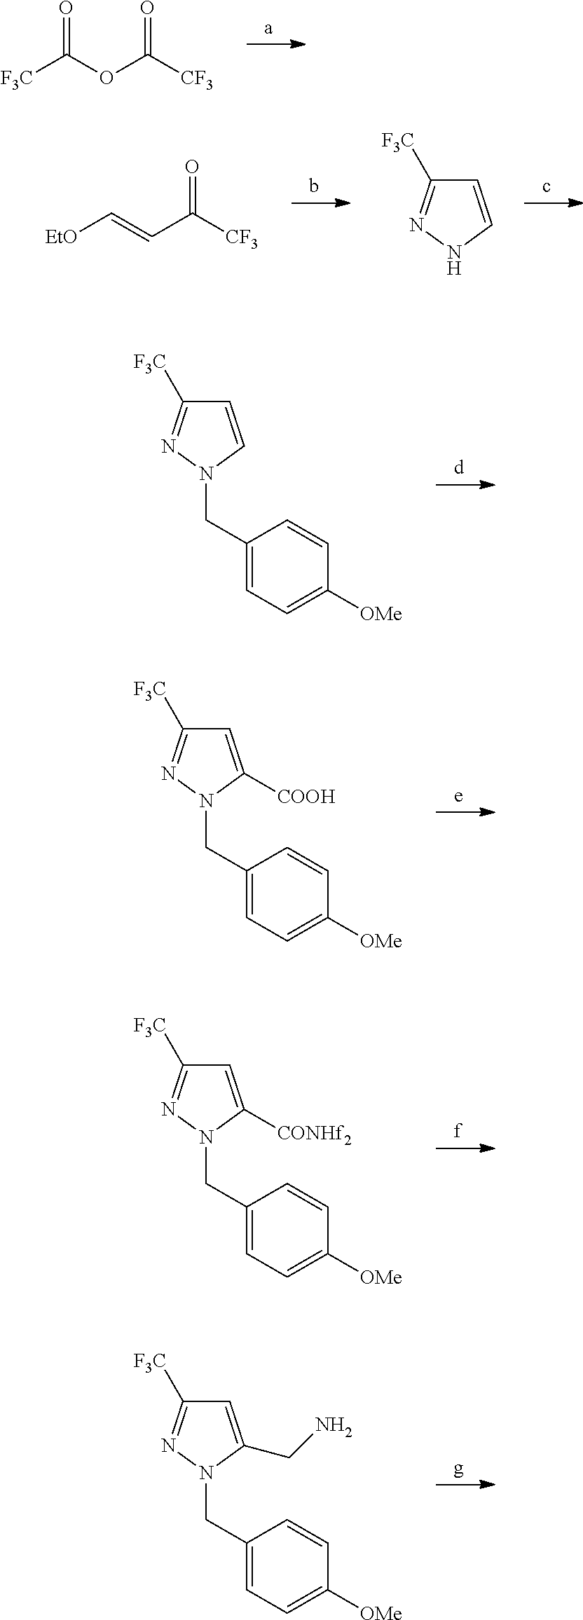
[F3C]C(OC([CF3])=O)=O.[EtO]C=CC([CF3])=O.C1=CNN=C1[F3C].C1=CN(CC2=CC=C([OMe])C=C2)N=C1[F3C].C1=C([COOH])N(CC2=CC=C([OMe])C=C2)N=C1[F3C].C1=C([CONHf2])N(CC2=CC=C([OMe])C=C2)N=C1[F3C].C1=C(CN)N(CC2=CC=C([OMe])C=C2)N=C1[F3C]
